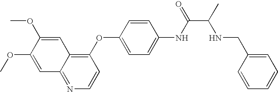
C1=C(OC)C(OC)=CC2=NC=CC(OC3=CC=C(NC(=O)C(C)NCC4=CC=CC=C4)C=C3)=C12
